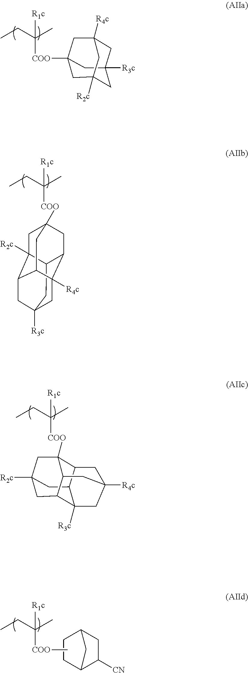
C12([COO]C(C)(CC)[R1c])CC3([R2c])CC([R3c])(C1)CC([R4c])(C3)C2.C12CC3([R3c])CC4([R4c])C1CC1([COO]C(C)(CC)[R1c])CC2([R2c])C(C3)C4C1.C12([R2c])CC3C4([R3c])C(C1)C1CC([R4c])(C4)CC3C1([COO]C(C)(CC)[R1c])C2.C[COO]C(C)(CC)[R1c].[CN]C1C2CCC(C1)C2
